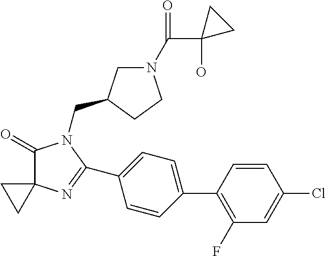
C1(=O)C2(N=C(C3=CC=C(C4=C(F)C=C(Cl)C=C4)C=C3)N1CC1CN(C(C3(O)CC3)=O)CC1)CC2
